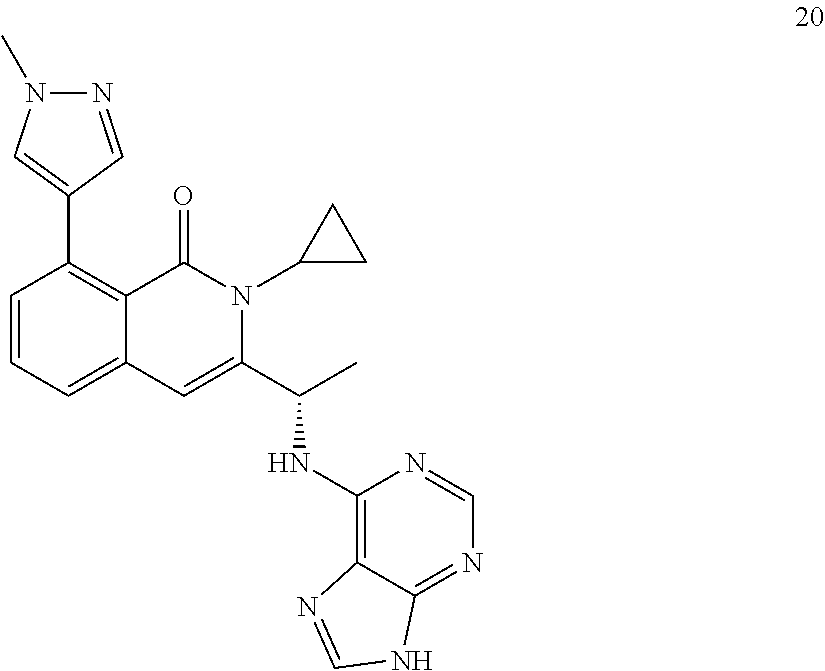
C1=CC(C2=CN(C)N=C2)=C2C(=C1)C=C(C(C)NC1=C3C(=NC=N1)NC=N3)N(C1CC1)C2=O
